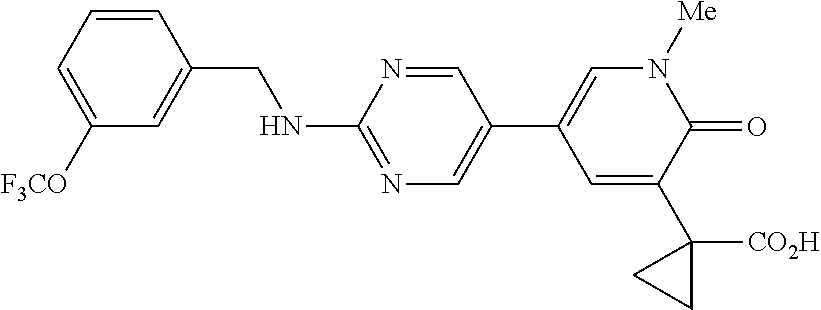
C1=CC(CNC2=NC=C(C3=CN([Me])C(=O)C(C4([CO2H])CC4)=C3)C=N2)=CC([F3CO])=C1
